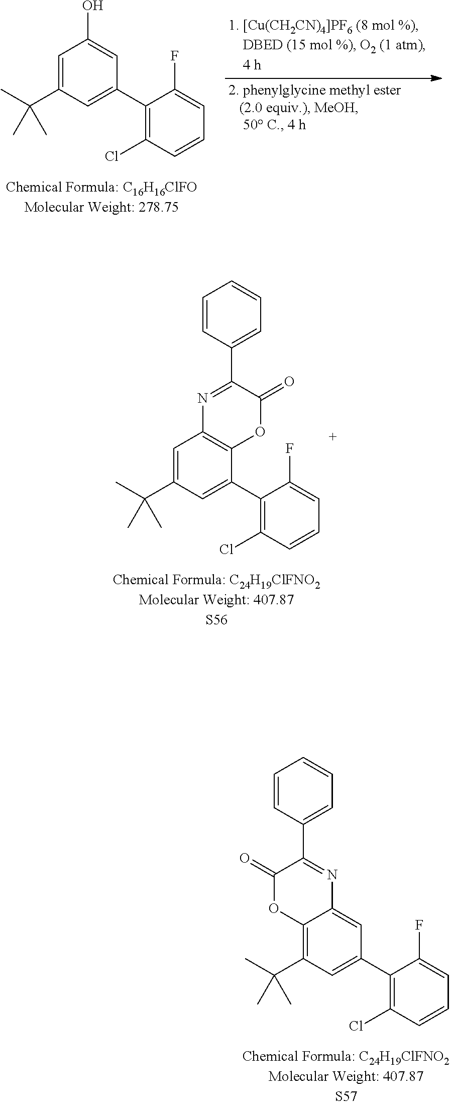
C1=C(C(C)(C)C)C=C(C2=C(Cl)C=CC=C2F)C=C1O.C1=C(C(C)(C)C)C=C(C2=C(Cl)C=CC=C2F)C2=C1N=C(C1=CC=CC=C1)C(=O)O2.C12=C(C(C)(C)C)C=C(C3=C(Cl)C=CC=C3F)C=C1N=C(C1=CC=CC=C1)C(=O)O2
